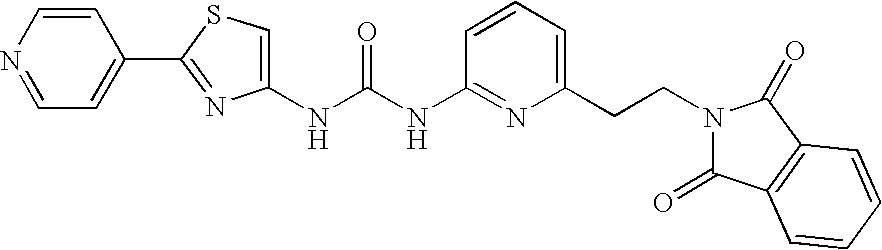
C1=CN=CC=C1C1=NC(NC(NC2=NC(CCN3C(=O)C4=C(C3=O)C=CC=C4)=CC=C2)=O)=CS1
